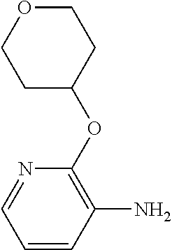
O1CCC(OC2=C(N)C=CC=N2)CC1
